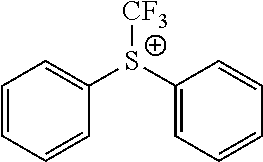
C1=CC=CC([S+](C2=CC=CC=C2)[CF3])=C1
